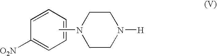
[O2N]C1=CC=CC=C1.C1CN([H])CCN1C
